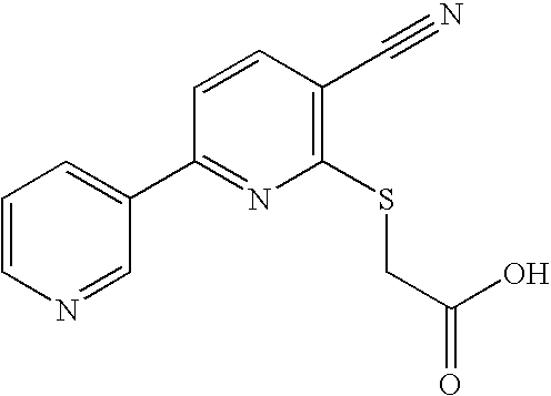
C1=CN=CC(C2=NC(SCC(O)=O)=C(C#N)C=C2)=C1
